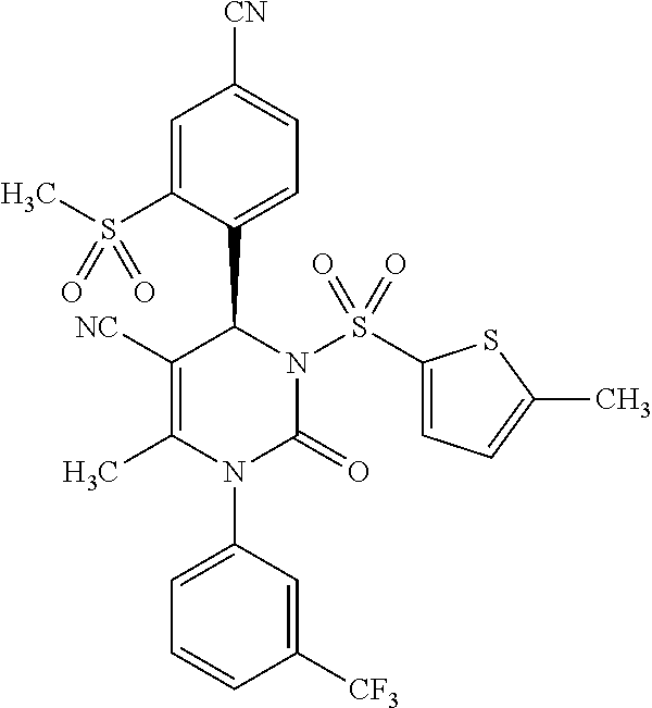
C1=C(S(C)(=O)=O)C(C2N(S(C3=CC=C(C)S3)(=O)=O)C(=O)N(C3=CC=CC([CF3])=C3)C(C)=C2[NC])=CC=C1[CN]
